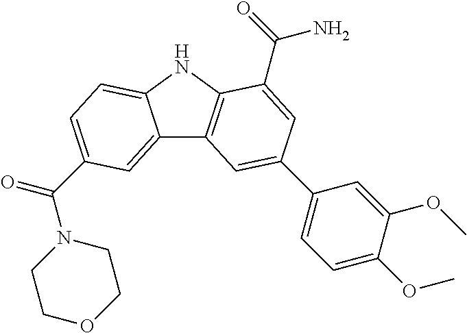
C12=CC(C(=O)N3CCOCC3)=CC=C1NC1=C2C=C(C2=CC=C(OC)C(OC)=C2)C=C1C(N)=O
